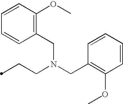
C(CN(CC1=C(OC)C=CC=C1)CC1=C(OC)C=CC=C1)C
